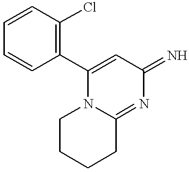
C1(C2=CC(=N)N=C3N2CCCC3)=C(Cl)C=CC=C1
